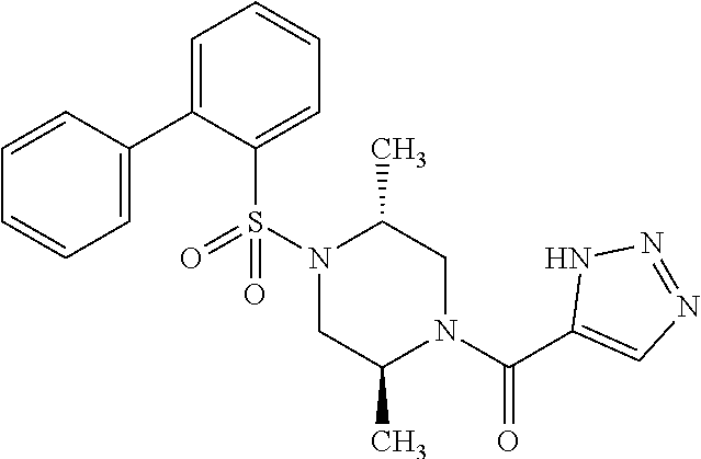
C1=C(C2=CC=CC=C2)C(S(N2C(C)CN(C(C3=CN=NN3)=O)C(C)C2)(=O)=O)=CC=C1
